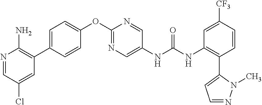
C1=C(C2=C(N)N=CC(Cl)=C2)C=CC(OC2=NC=C(NC(NC3=C(C4=CC=NN4C)C=CC([CF3])=C3)=O)C=N2)=C1
